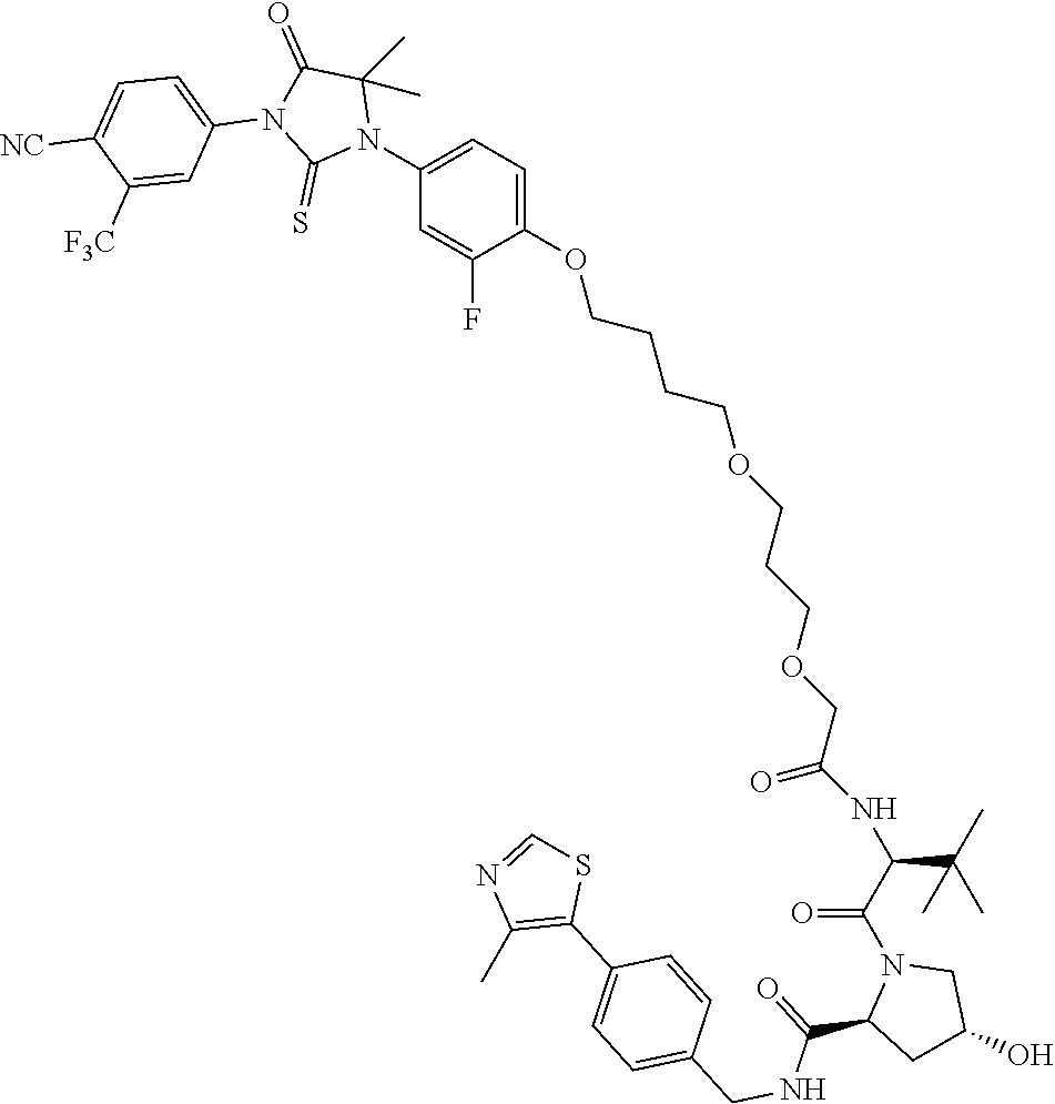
C1(OCCCCOCCCOCC(NC(C(=O)N2C(C(NCC3=CC=C(C4=C(C)N=CS4)C=C3)=O)CC(O)C2)C(C)(C)C)=O)=CC=C(N2C(C)(C)C(=O)N(C3=CC=C([NC])C([F3C])=C3)C2=S)C=C1F
